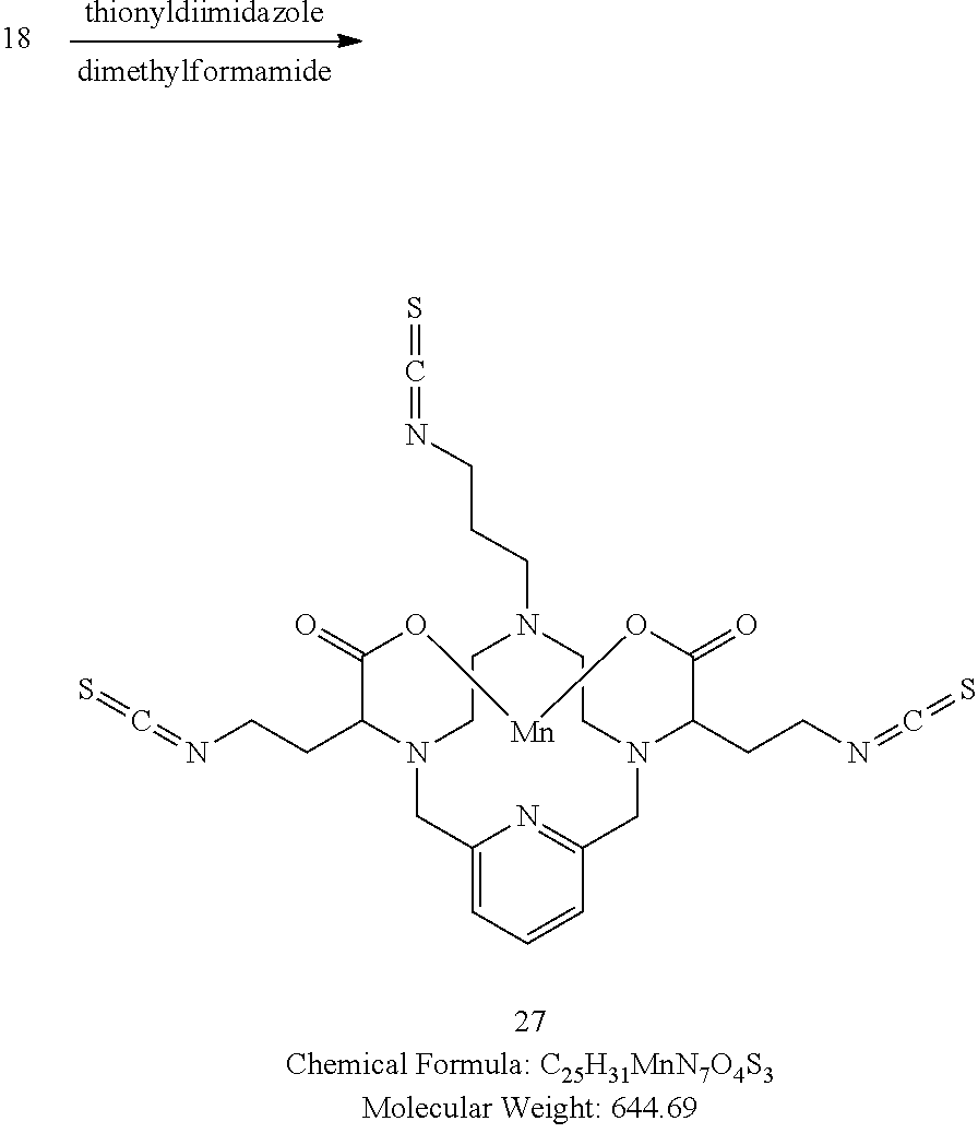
[thionyldiimidazole].[dimethylformamide].C1(CCN=C=S)C(=O)O[Mn]OC(=O)C(CCN=C=S)N2CC3=NC(=CC=C3)CN1CCN(CCCN=C=S)CC2
